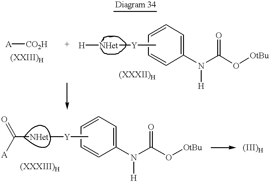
[Diagram 34].[NHet]([Y]C)C(=O)[A].C1=CC=C(N(C(O[OtBu])=O)[H])C=C1.[A][CO2H].[NHet]([Y]C)[H].C1=CC=C(N(C(O[OtBu])=O)[H])C=C1
